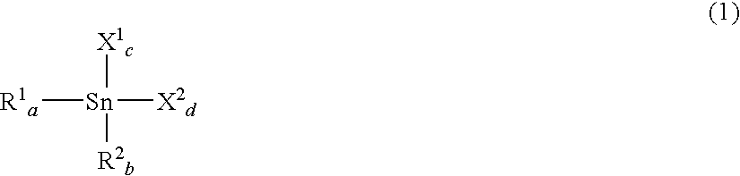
[R1a][Sn]([X1c])([R2b])[X2d]
